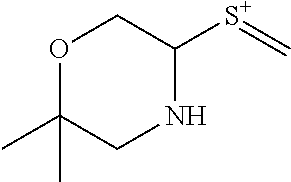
O1C(C)(C)CNC([S+]=C)C1
